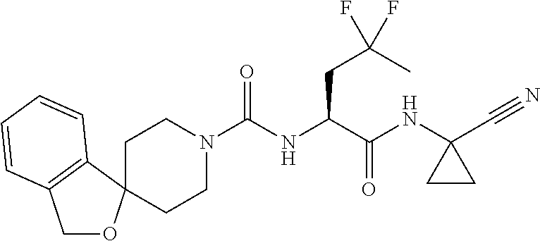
C(NC(C(NC1(C#N)CC1)=O)CC(F)(C)F)(N1CCC2(CC1)OCC1=C2C=CC=C1)=O
